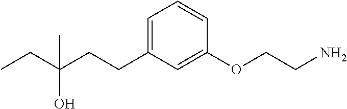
C(CCC1=CC=CC(OCCN)=C1)(C)(O)CC
